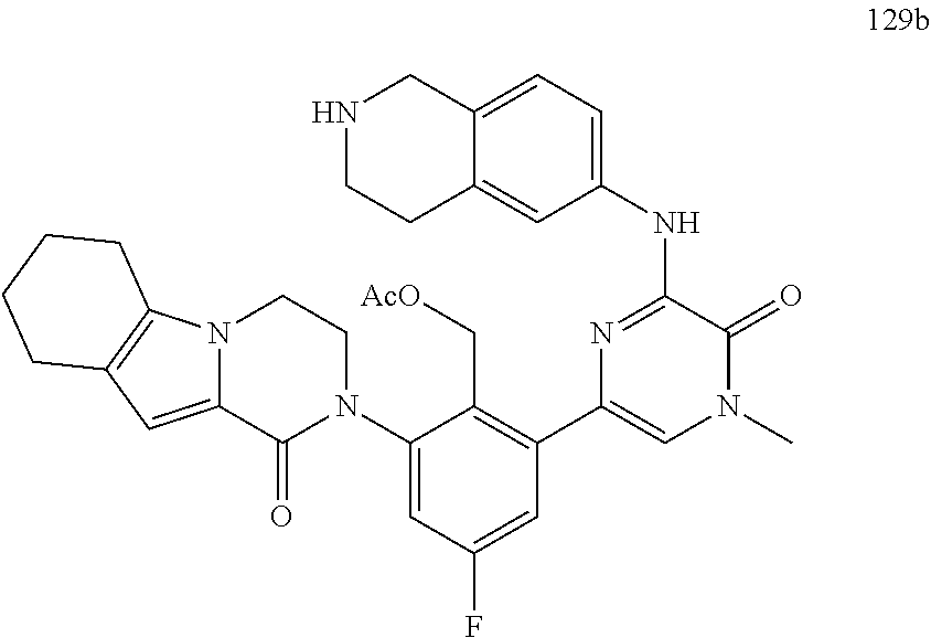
C12=CC=C(NC3=NC(C4=C(C[AcO])C(N5CCN6C(=CC7=C6CCCC7)C5=O)=CC(F)=C4)=CN(C)C3=O)C=C1CCNC2
